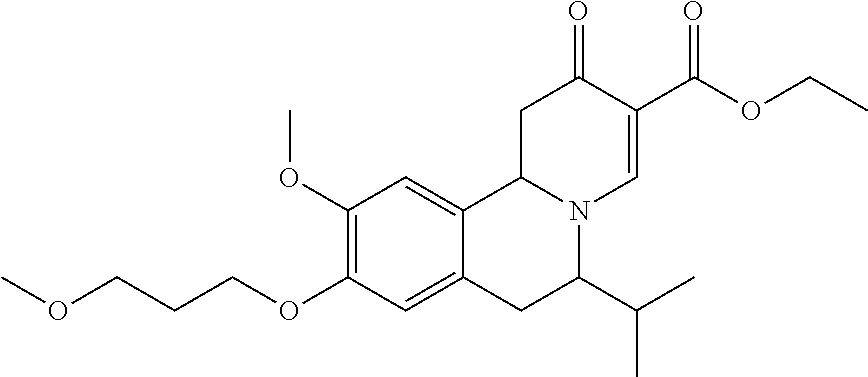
COCCCOC1=C(OC)C=C2C(=C1)CC(C(C)C)N1C2CC(=O)C(C(OCC)=O)=C1
